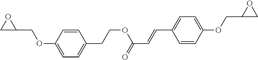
C1C(COC2=CC=C(CCOC(C=CC3=CC=C(OCC4CO4)C=C3)=O)C=C2)O1
